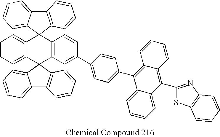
C12=CC=CC=C1C1(C3=C(C=CC(C4=CC=C(C5=C6C(=C(C7=NC8=C(S7)C=CC=C8)C7=CC=CC=C57)C=CC=C6)C=C4)=C3)C23C2=CC=CC=C2C2=C3C=CC=C2)C2=C(C3=CC=CC=C31)C=CC=C2
